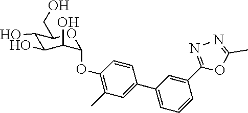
C1(O)C(O)C(O)C(OC2=C(C)C=C(C3=CC=CC(C4=NN=C(C)O4)=C3)C=C2)OC1CO
